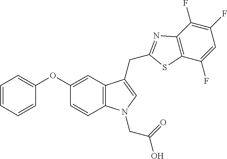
C12=C(C=C(OC3=CC=CC=C3)C=C1)C(CC1=NC3=C(C(F)=CC(F)=C3F)S1)=CN2CC(O)=O
